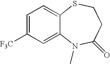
C1=C([F3C])C=C2C(=C1)SCCC(=O)N2C
